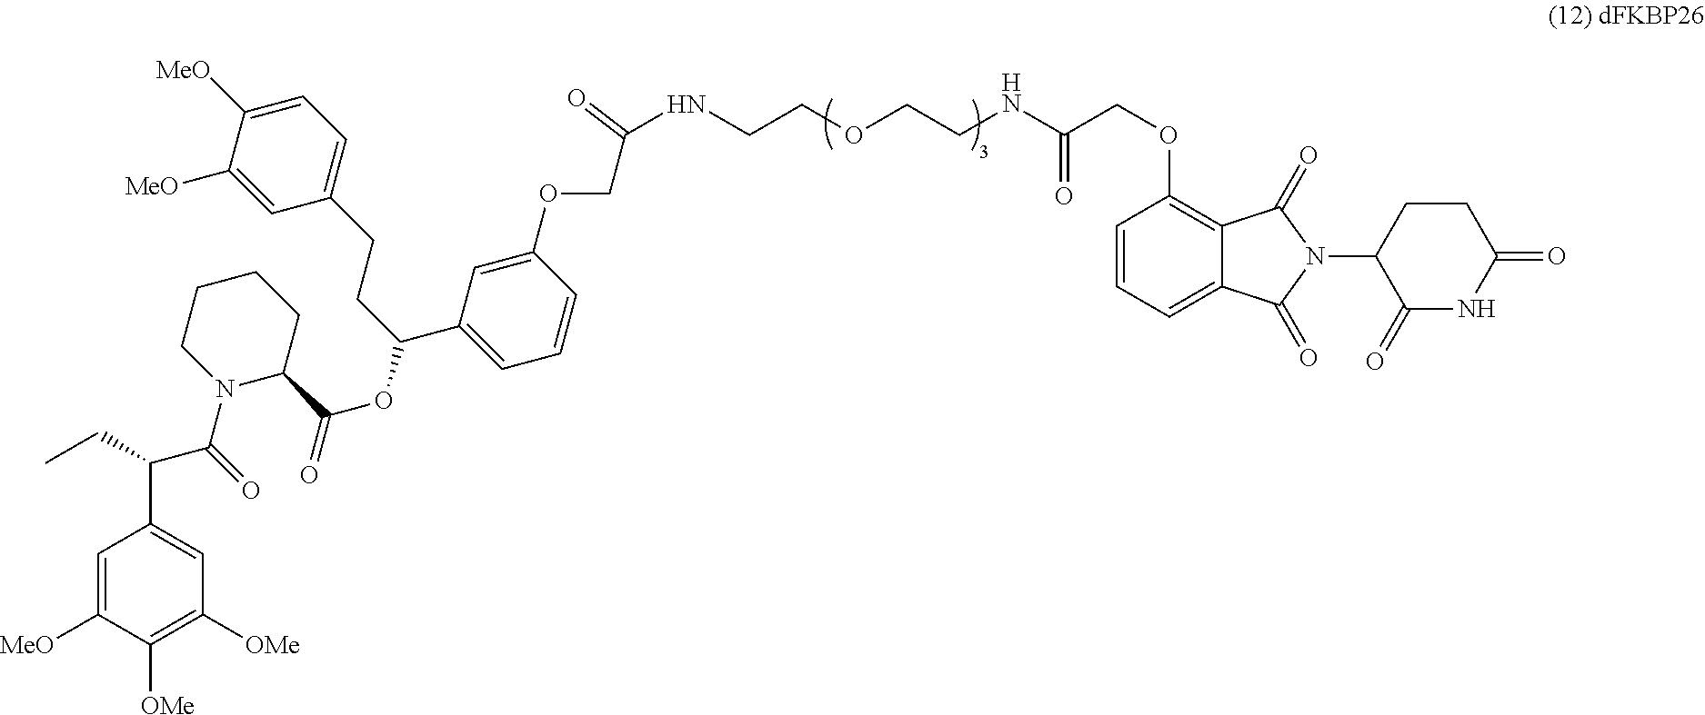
C1=C([MeO])C([OMe])=C([OMe])C=C1C(C(N1C(C(OC(CCC2=CC=C([MeO])C([MeO])=C2)C2=CC=CC(OCC(NCCOCCNC(COC3=C4C(=CC=C3)C(=O)N(C3C(=O)NC(=O)CC3)C4=O)=O)=O)=C2)=O)CCCC1)=O)CC
